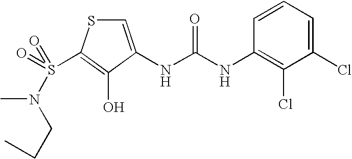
C1=C(NC(=O)NC2=C(Cl)C(Cl)=CC=C2)C(O)=C(S(=O)(N(C)CCC)=O)S1
